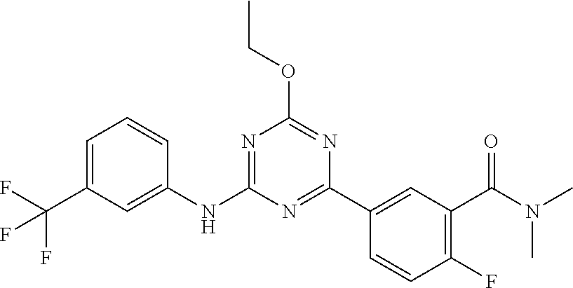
C1=C(C(F)(F)F)C=C(NC2=NC(OCC)=NC(C3=CC(C(N(C)C)=O)=C(F)C=C3)=N2)C=C1
